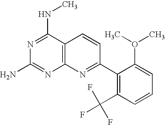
C12=C(C(NC)=NC(N)=N1)C=CC(C1=C(C(F)(F)F)C=CC=C1O(C)C)=N2
